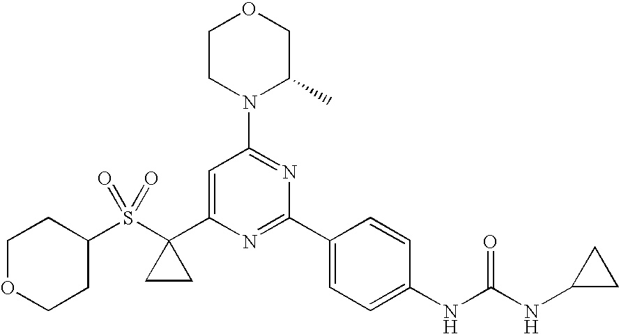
C1(S(C2(C3=CC(N4C(C)COCC4)=NC(C4=CC=C(NC(NC5CC5)=O)C=C4)=N3)CC2)(=O)=O)CCOCC1
